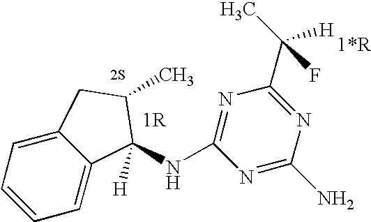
C1=CC=C2C(=C1)CC(C)C2(NC1=NC(C(C)([H])F)=NC(N)=N1)[H]
